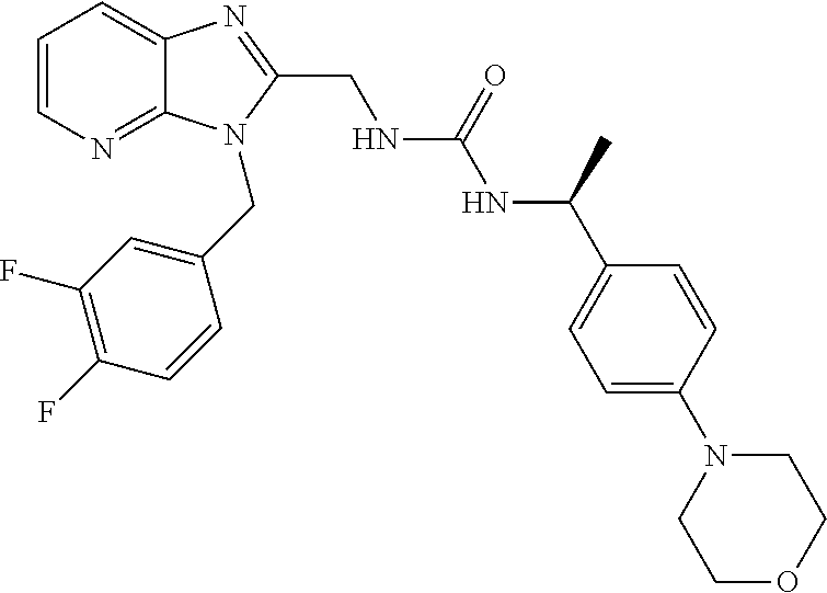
C1=CN=C2C(=C1)N=C(CNC(NC(C1=CC=C(N3CCOCC3)C=C1)C)=O)N2CC1=CC(F)=C(F)C=C1
